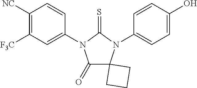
C1(=O)C2(N(C3=CC=C(O)C=C3)C(=S)N1C1=CC([F3C])=C([NC])C=C1)CCC2
